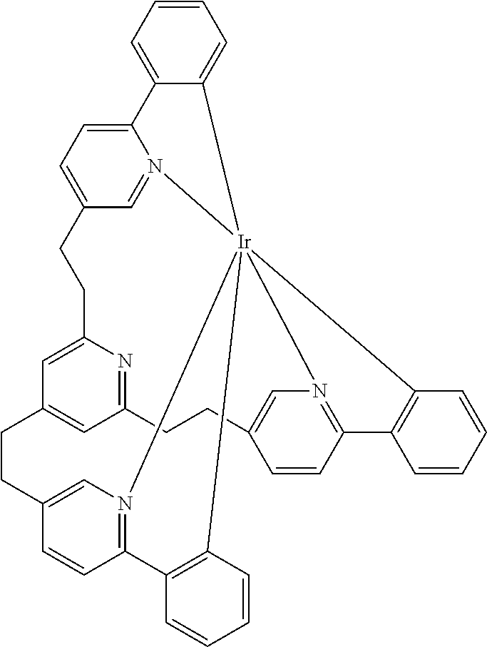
C1=CC=C2C(=C1)[Ir]1345N6=CC(=CC=C26)CCC2=CC(=CC(=N2)CCC2=CN1=C(C=C2)C1=C3C=CC=C1)CCC1=CN4=C(C=C1)C1=C5C=CC=C1
